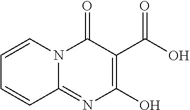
C1(O)=C(C(O)=O)C(=O)N2C(=N1)C=CC=C2
